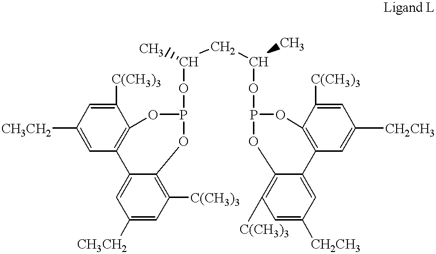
C1([C(CH3)3])=CC([CH3CH2])=CC2=C1OP(OC(CC(OP1OC3=C(C4=CC([CH2CH3])=CC([C(CH3)3])=C4O1)C=C([CH2CH3])C=C3[C(CH3)3])C)C)OC1=C([C(CH3)3])C=C([CH3CH2])C=C21
